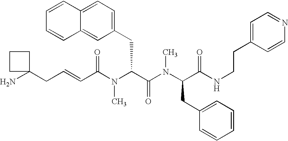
NC1(CC=CC(N(C(C(=O)N(C)C(CC2=CC=CC=C2)C(=O)NCCC2=CC=NC=C2)CC2=CC=C3C(=C2)C=CC=C3)C)=O)CCC1
